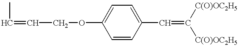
CC=CCOC1=CC=C(C=C([C(O)OC2H5])[C(O)OC2H5])C=C1
